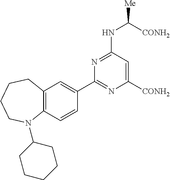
C12=C(C=CC(C3=NC([CONH2])=CC(NC([Me])[CONH2])=N3)=C1)N(C1CCCCC1)CCCC2
